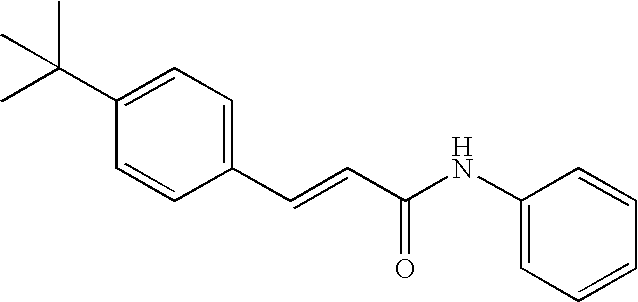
CC(C1=CC=C(C=CC(NC2=CC=CC=C2)=O)C=C1)(C)C
